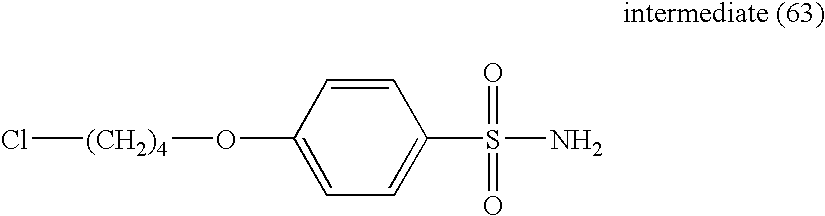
C1=CC(O[(CH2)4]Cl)=CC=C1S(=O)(N)=O
